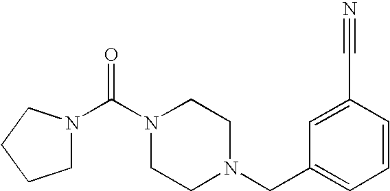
N1(C(N2CCCC2)=O)CCN(CC2=CC=CC(C#N)=C2)CC1
